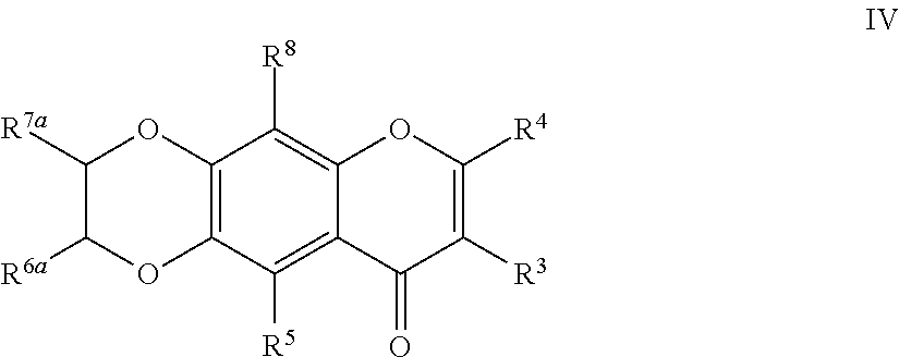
C12=C(C([R5])=C3C(=C1[R8])OC([R4])=C([R3])C3=O)OC([R6a])C([R7a])O2
